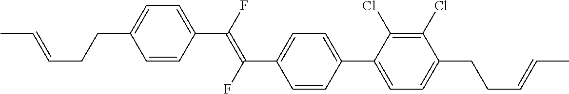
C1(C(=C(C2=CC=C(C3=CC=C(CCC=CC)C(Cl)=C3Cl)C=C2)F)F)=CC=C(CCC=CC)C=C1
